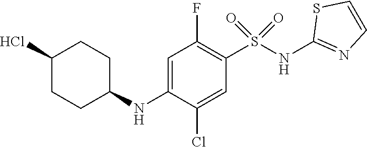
C1=C(NC2CCC(Cl)CC2)C(Cl)=CC(S(NC2=NC=CS2)(=O)=O)=C1F
